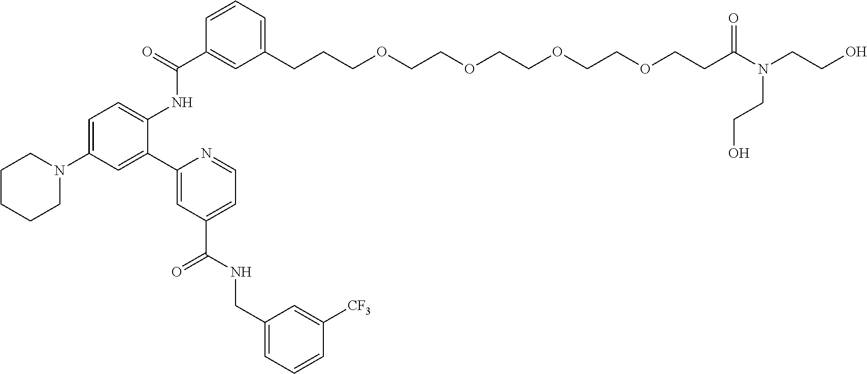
C1(CCCOCCOCCOCCOCCC(=O)N(CCO)CCO)=CC=CC(C(=O)NC2=CC=C(N3CCCCC3)C=C2C2=CC(C(NCC3=CC=CC([CF3])=C3)=O)=CC=N2)=C1
